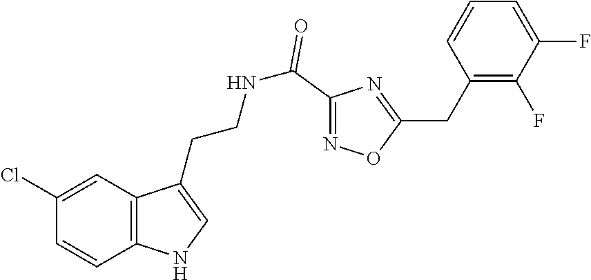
C1(Cl)=CC2=C(C=C1)NC=C2CCNC(C1=NOC(CC2=C(F)C(F)=CC=C2)=N1)=O
